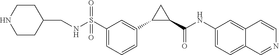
C1(S(NCC2CCNCC2)(=O)=O)=CC=CC(C2C(C(NC3=CC=C4C(=C3)C=CN=C4)=O)C2)=C1
